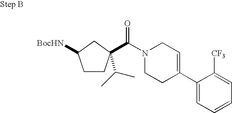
[BocHN]C1CCC(C(=O)N2CCC(C3=CC=CC=C3[CF3])=CC2)(C(C)C)C1
